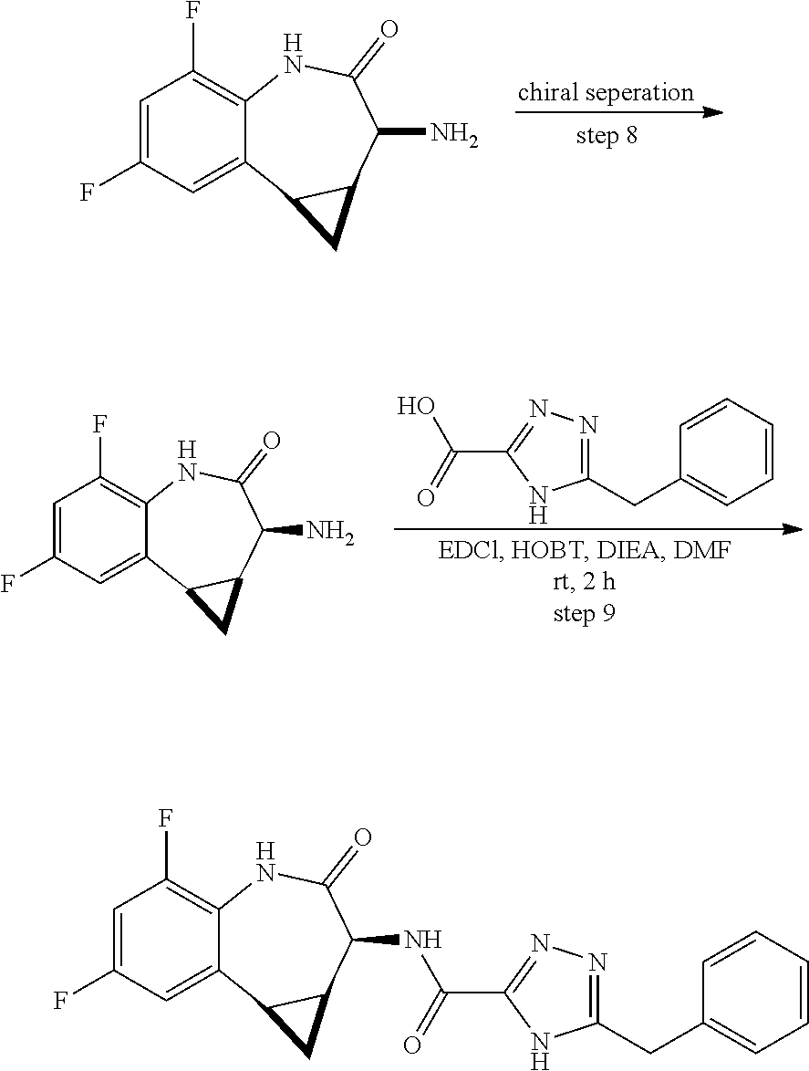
[chiral seperation].C1=C(F)C=C2C(=C1F)NC(=O)C(N)C1C2C1.C1=C(F)C=C2C(=C1F)NC(=O)C(N)C1C2C1.C1(CC2=CC=CC=C2)=NN=C(C(O)=O)N1.C1=C(F)C=C2C(=C1F)NC(=O)C(NC(C1=NN=C(CC3=CC=CC=C3)N1)=O)C1C2C1
